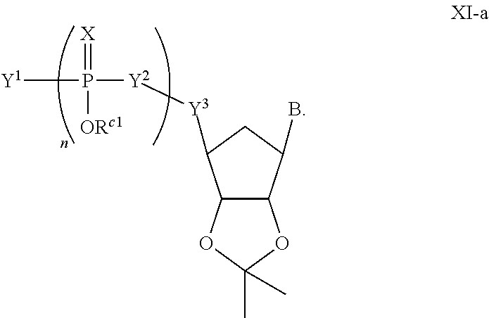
C12C(C(B)CC1[Y3][Y2]P([Y1])([ORc1])=[X])OC(C)(C)O2
